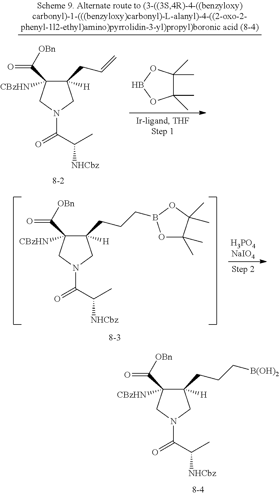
C1(CC=C)([H])C(C(=O)[OBn])([CBzHN])CN(C(C(C)[NHCbz])=O)C1.C1(C)(C)C(C)(C)OBO1.C1(CCCB2OC(C)(C)C(C)(C)O2)([H])C(C(=O)[OBn])([CBzHN])CN(C(C(C)[NHCbz])=O)C1.C1(CCC[B(OH)2])([H])C(C(=O)[OBn])([CBzHN])CN(C(C(C)[NHCbz])=O)C1
